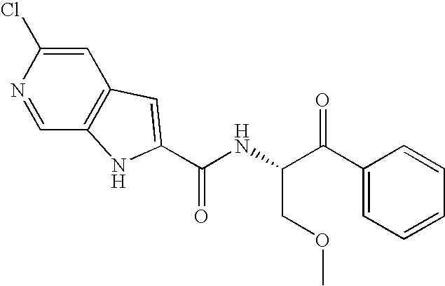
C(NC(C(=O)C1=CC=CC=C1)COC)(=O)C1=CC2=C(C=NC(Cl)=C2)N1
